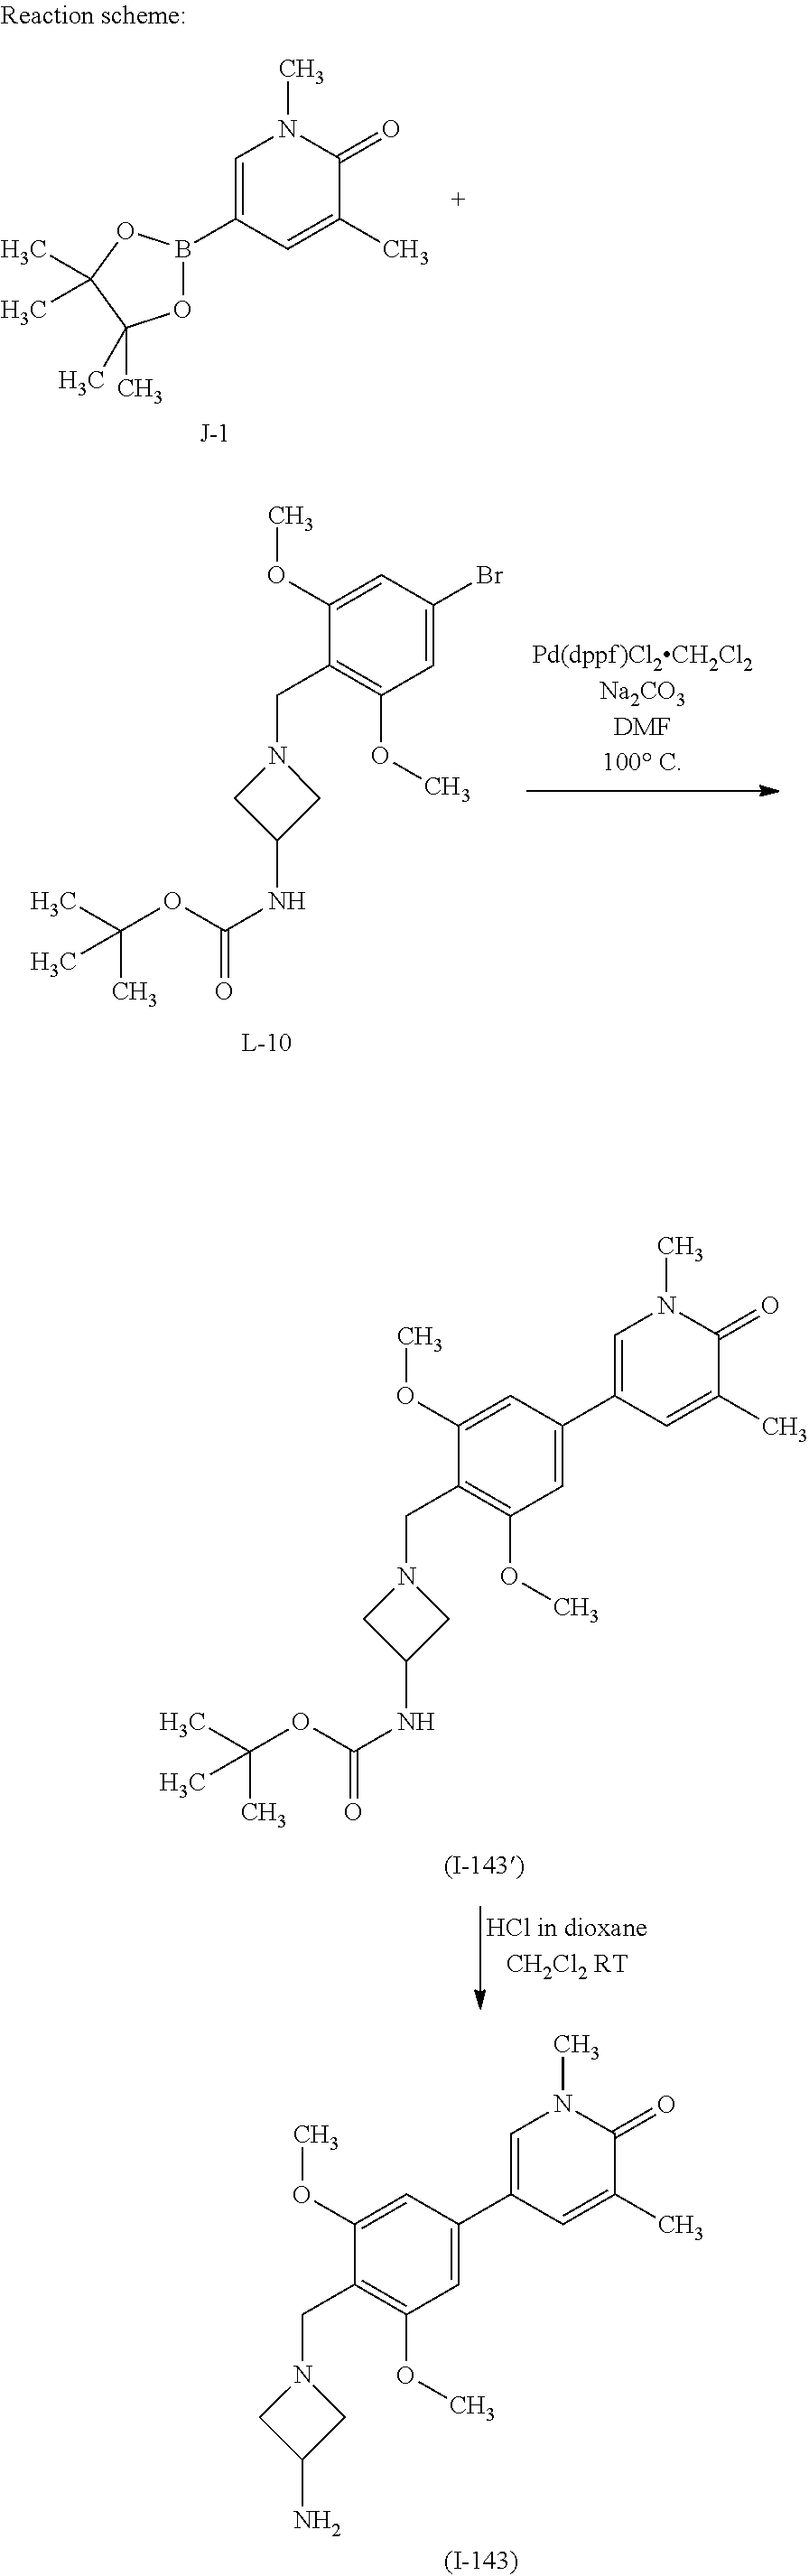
O1B(C2=CN(C)C(=O)C(C)=C2)OC(C)(C)C1(C)C.C1(OC)=CC(Br)=CC(OC)=C1CN1CC(NC(OC(C)(C)C)=O)C1.C1(OC)=CC(C2=CN(C)C(=O)C(C)=C2)=CC(OC)=C1CN1CC(NC(OC(C)(C)C)=O)C1.C1(OC)=CC(C2=CN(C)C(=O)C(C)=C2)=CC(OC)=C1CN1CC(N)C1
